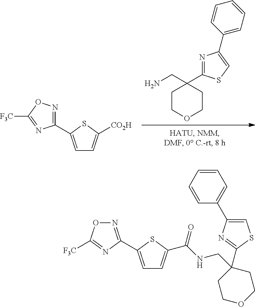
C1COCCC1(CN)C1=NC(C2=CC=CC=C2)=CS1.C1=C(C2=NOC([F3C])=N2)SC([CO2H])=C1.C1=C(C2=NOC([F3C])=N2)SC(C(NCC2(C3=NC(C4=CC=CC=C4)=CS3)CCOCC2)=O)=C1
